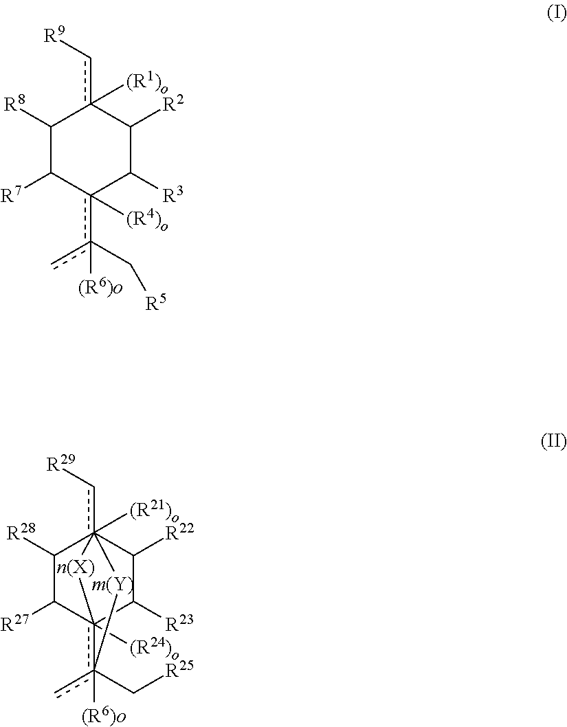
C1([R8])C([R7])c(c(C[R5])(c)[(R6)o])([(R4)o])C([R3])C([R2])c1(c[R9])[(R1)o].C1([R28])C([R27])c23([(R24)o])c(C[R25])(c)([(R6)o])[m(Y)]c1(c[R29])([(R21)o])(C([R22])C2[R23])[n(X)]3
